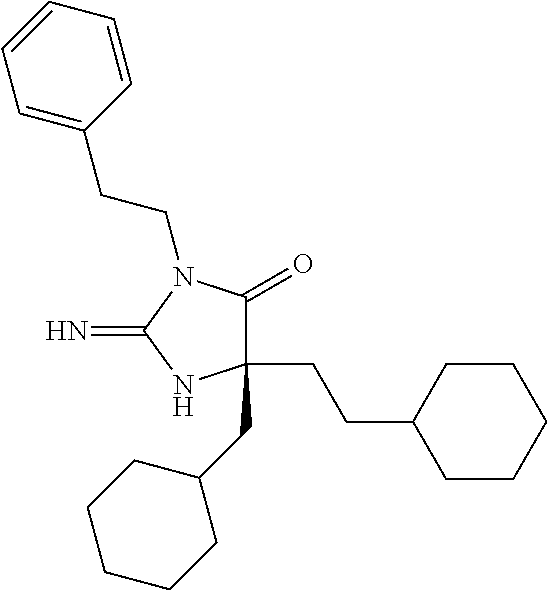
C1(CC2CCCCC2)(CCC2CCCCC2)C(=O)N(CCC2=CC=CC=C2)C(=N)N1
